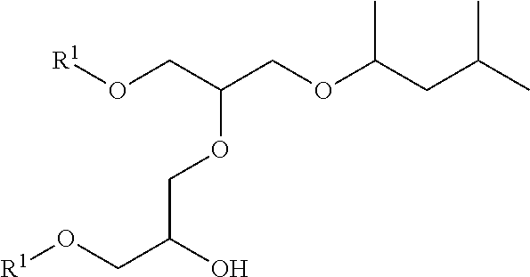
[R1]OCC(COC(CC(C)C)C)OCC(CO[R1])O
